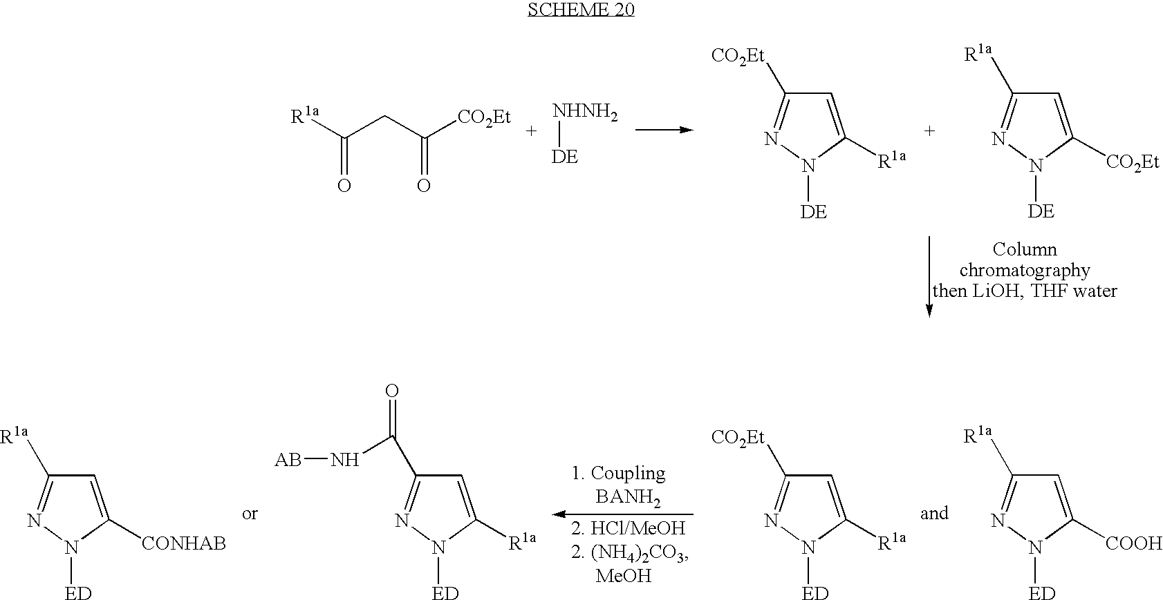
[NHNH2][DE].[DE]N1N=C([CO2Et])C=C1[R1a].[DE]N1N=C([R1a])C=C1[CO2Et].[R1a]C(CC([CO2Et])=O)=O.[ED]N1N=C([CO2Et])C=C1[R1a].[ED]N1N=C([R1a])C=C1[COOH].[ED]N1N=C(C(N[AB])=O)C=C1[R1a].[ED]N1N=C([R1a])C=C1[CONHAB]
